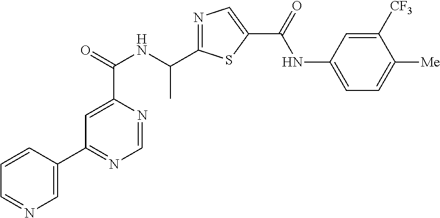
C1=NC(C(=O)NC(C2=NC=C(C(=O)NC3=CC=C([Me])C([CF3])=C3)S2)C)=CC(C2=CN=CC=C2)=N1
